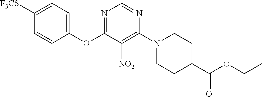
C1(OC2=NC=NC(N3CCC(C(OCC)=O)CC3)=C2[NO2])=CC=C([F3CS])C=C1
